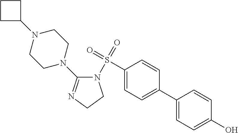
C1(S(=O)(=O)N2C(N3CCN(C4CCC4)CC3)=NCC2)=CC=C(C2=CC=C(O)C=C2)C=C1
